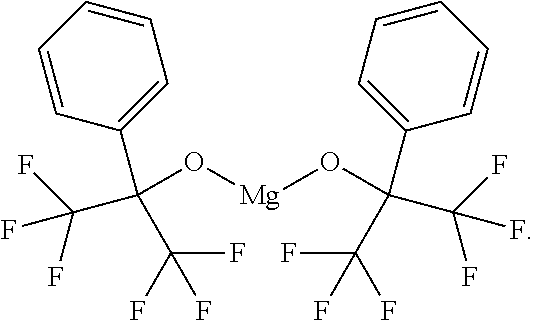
C(O[Mg]OC(C(F)(F)F)(C1=CC=CC=C1)C(F)(F)F)(C1=CC=CC=C1)(C(F)(F)F)C(F)(F)F
